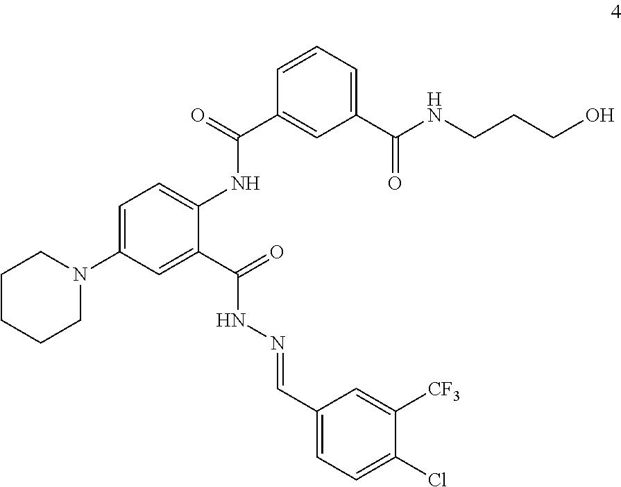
C1=C(N2CCCCC2)C=C(C(=O)NN=CC2=CC=C(Cl)C([CF3])=C2)C(NC(C2=CC(C(NCCCO)=O)=CC=C2)=O)=C1
